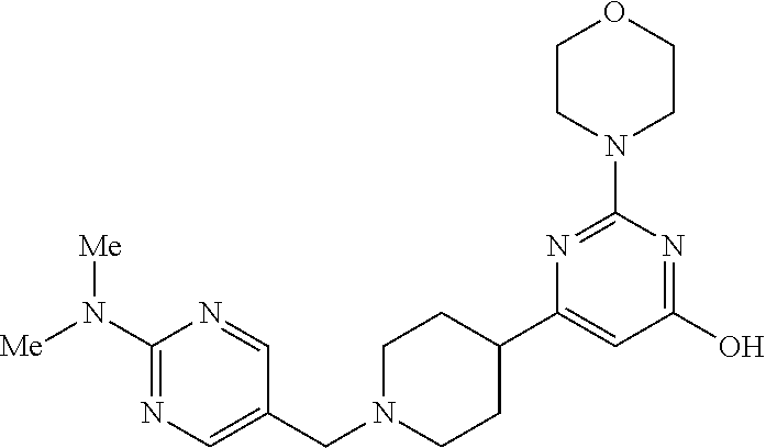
C1(N([Me])[Me])=NC=C(CN2CCC(C3=CC(O)=NC(N4CCOCC4)=N3)CC2)C=N1
